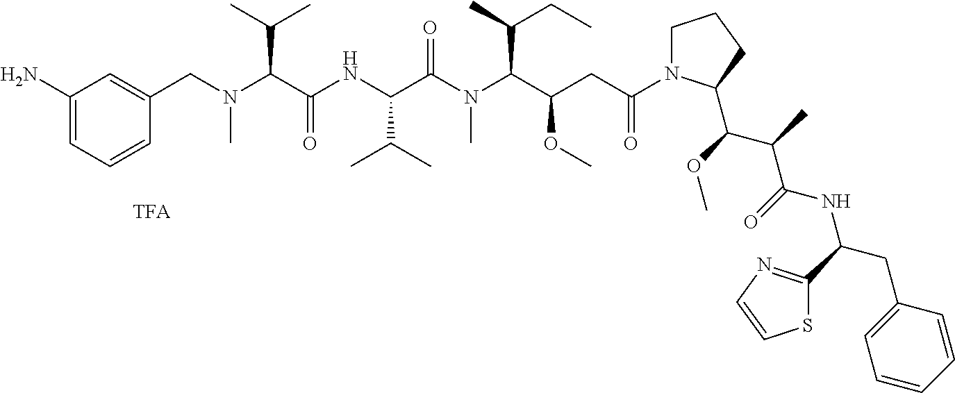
C1(CN(C(C(NC(C(N(C(C(CC(N2CCCC2C(OC)C(C)C(=O)NC(CC2=CC=CC=C2)C2=NC=CS2)=O)OC)C(C)CC)C)=O)C(C)C)=O)C(C)C)C)=CC(N)=CC=C1
